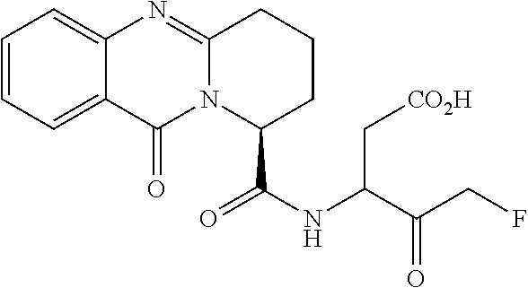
C1=CC=C2C(=C1)N=C1N(C2=O)C(C(NC(C(CF)=O)C[CO2H])=O)CCC1
